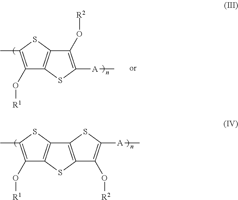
C1(O[R1])=C(C)SC2=C1SC([A]C)=C2O[R2].C1(O[R1])=C(C)SC2=C1SC1=C2SC([A]C)=C1O[R2]
